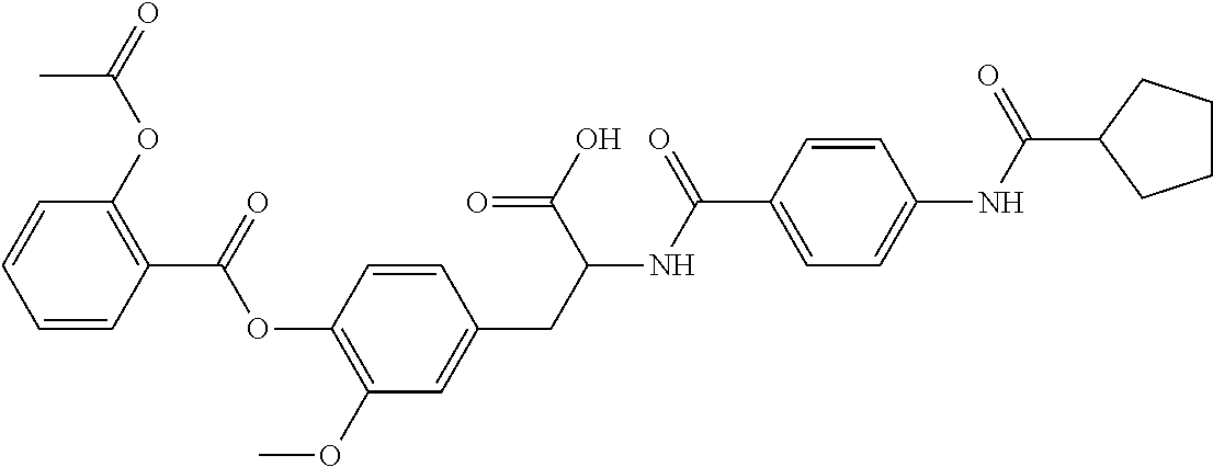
C1=CC(C(=O)OC2=C(OC)C=C(CC(NC(C3=CC=C(NC(=O)C4CCCC4)C=C3)=O)C(=O)O)C=C2)=C(OC(=O)C)C=C1
